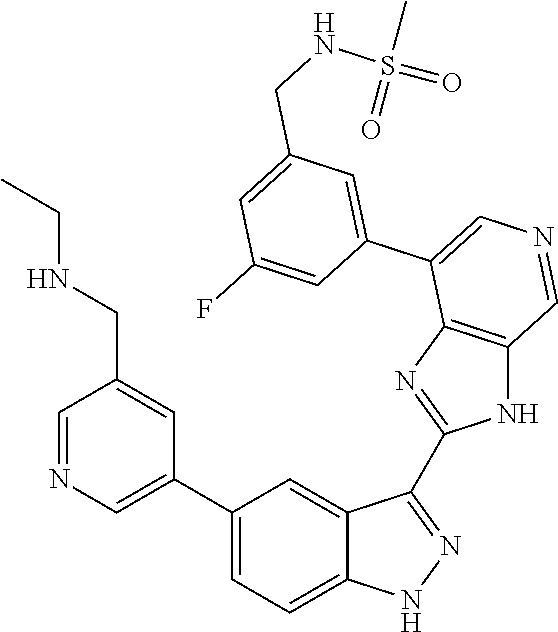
C1(C2=CN=CC(CNCC)=C2)=CC=C2C(=C1)C(C1=NC3=C(N1)C=NC=C3C1=CC(CNS(=O)(C)=O)=CC(F)=C1)=NN2
